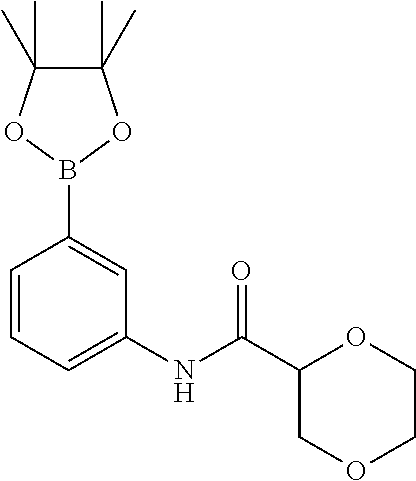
C1=CC=C(NC(C2COCCO2)=O)C=C1B1OC(C)(C)C(C)(C)O1
